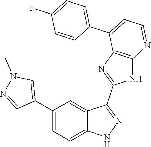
C1(C2=CC=C3C(=C2)C(C2=NC4=C(N2)N=CC=C4C2=CC=C(F)C=C2)=NN3)=CN(C)N=C1
